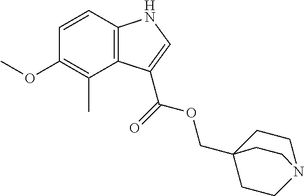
C12=C(C=CC(OC)=C1C)NC=C2C(=O)OCC12CCN(CC1)CC2
